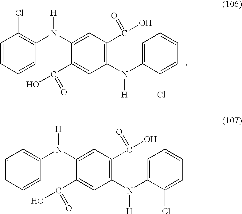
C1=CC=CC(Cl)=C1N(C1=CC(C(=O)O)=C(N(C2=CC=CC=C2Cl)[H])C=C1C(O)=O)[H].C1=CC=CC=C1N(C1=CC(C(=O)O)=C(N(C2=CC=CC=C2Cl)[H])C=C1C(O)=O)[H]
